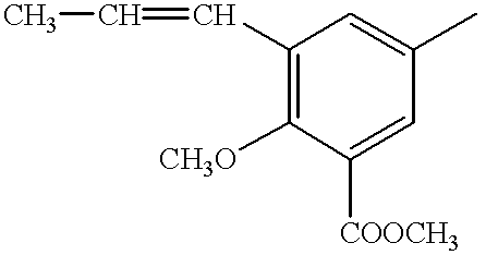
CC=CC1=C([CH3O])C([COOCH3])=CC(C)=C1
